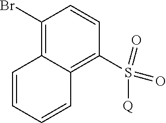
C1(Br)=C2C(=C(S(=O)(=O)[Q])C=C1)C=CC=C2
